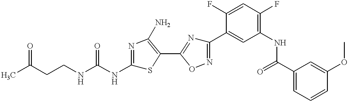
C(CNC(NC1=NC(N)=C(C2=NC(C3=CC(NC(C4=CC=CC(OC)=C4)=O)=C(F)C=C3F)=NO2)S1)=O)C(C)=O
